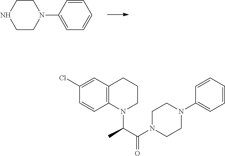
C1CN(C2=CC=CC=C2)CCN1.C12=C(N(C(C(N3CCN(C4=CC=CC=C4)CC3)=O)C)CCC1)C=CC(Cl)=C2
